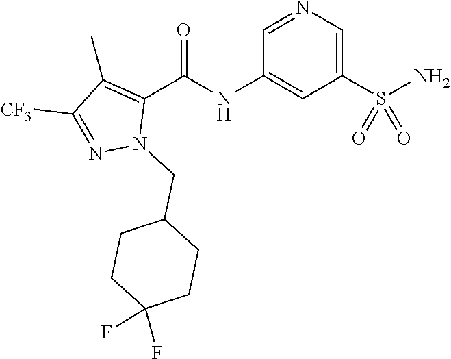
C1=NC=C(S(N)(=O)=O)C=C1NC(C1=C(C)C([CF3])=NN1CC1CCC(F)(F)CC1)=O
